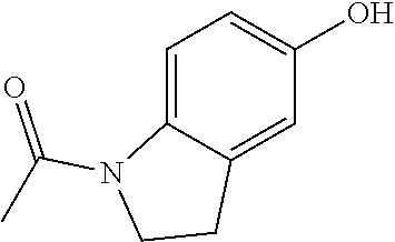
C1=C2C(=CC(O)=C1)CCN2C(C)=O
